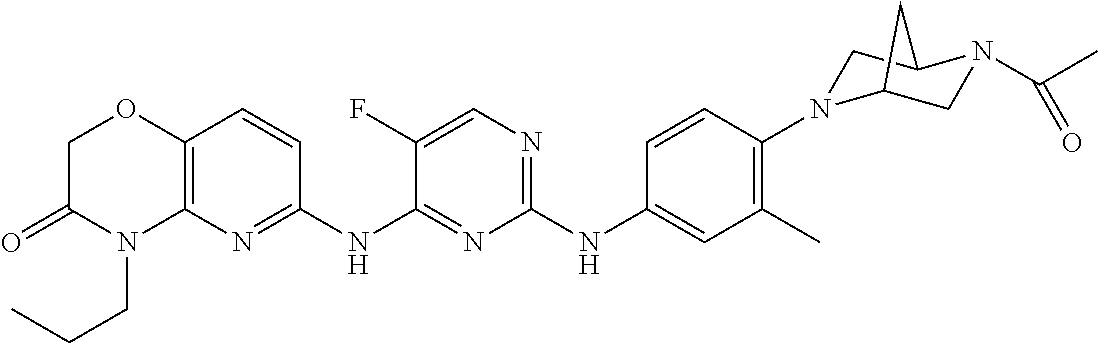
C1(NC2=CC(C)=C(N3CC4N(C(C)=O)CC3C4)C=C2)=NC=C(F)C(NC2=NC3=C(C=C2)OCC(=O)N3CCC)=N1
